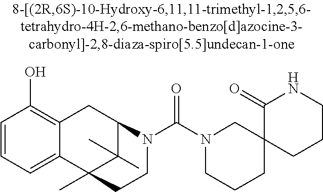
C1=CC=C2C(=C1O)CC1C(C)(C)C2(C)CCN1C(N1CCCC2(C1)CCCNC2=O)=O
